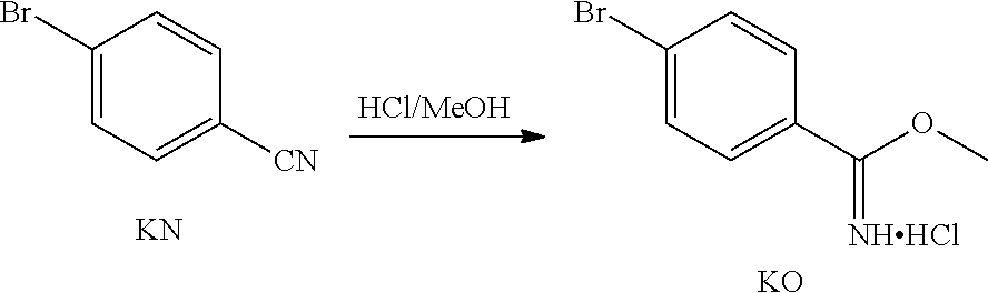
C1(Br)=CC=C(C(OC)=[NHHCl])C=C1.[KO].C1(Br)=CC=C([CN])C=C1.[KN]
